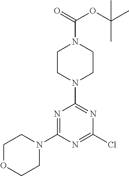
N1=C(N2CCOCC2)N=C(Cl)N=C1N1CCN(C(OC(C)(C)C)=O)CC1
